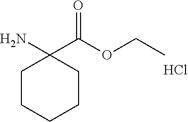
C1CCCCC1(C(OCC)=O)N.Cl
